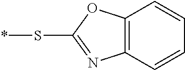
*SC1=NC2=C(O1)C=CC=C2
